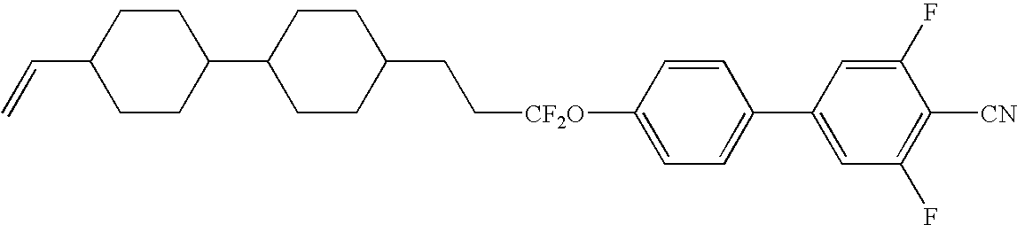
C([CF2O]C1=CC=C(C2=CC(F)=C([CN])C(F)=C2)C=C1)CC1CCC(C2CCC(C=C)CC2)CC1
